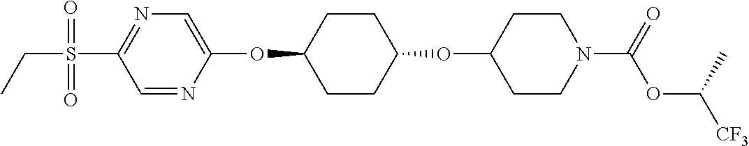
C1=NC(OC2CCC(OC3CCN(C(OC([CF3])C)=O)CC3)CC2)=CN=C1S(CC)(=O)=O
